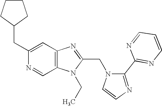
C12=C(N=C(CN3C=CN=C3C3=NC=CC=N3)N1CC)C=C(CC1CCCC1)N=C2
